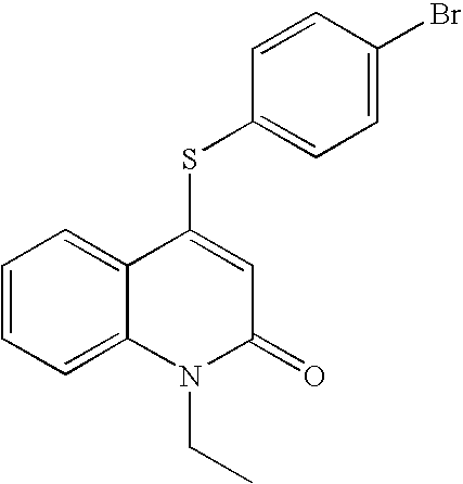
C1=CC=C2C(=C1)C(SC1=CC=C(Br)C=C1)=CC(=O)N2CC
